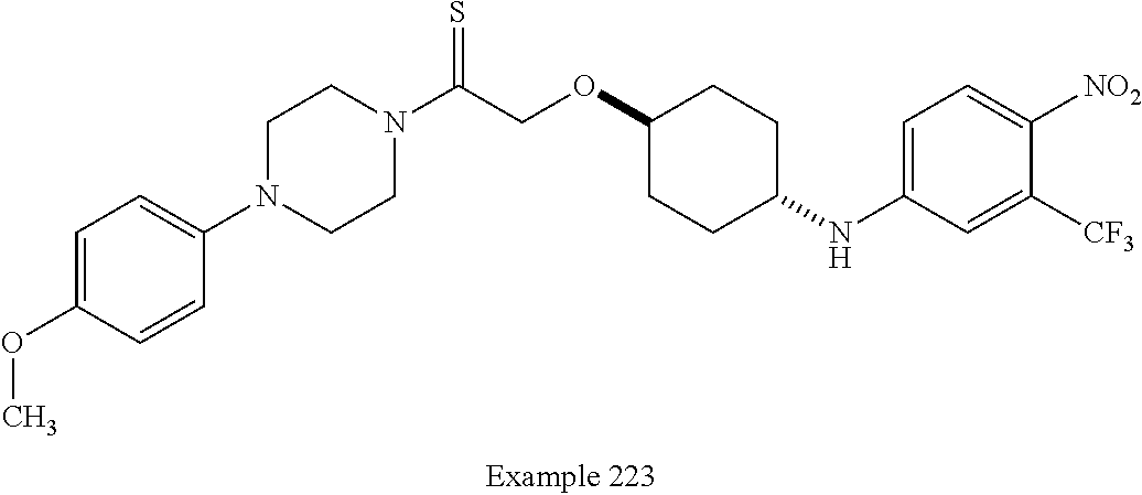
C1=C(OC)C=CC(N2CCN(C(COC3CCC(NC4=CC=C([NO2])C([CF3])=C4)CC3)=S)CC2)=C1
